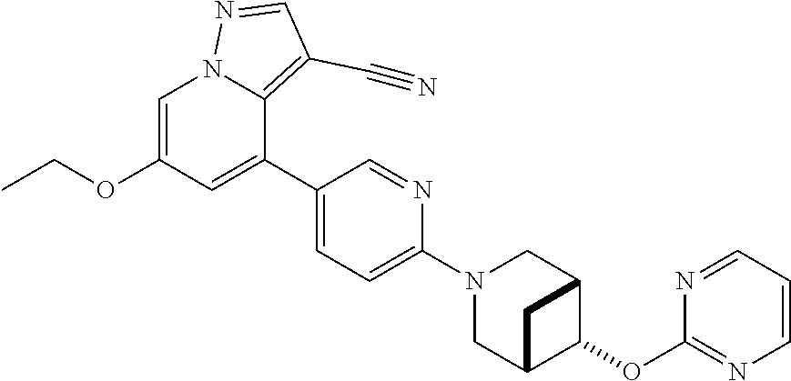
C1=C(OCC)C=C(C2=CC=C(N3CC4C(OC5=NC=CC=N5)C(C3)C4)N=C2)C2=C(C#N)C=NN12
